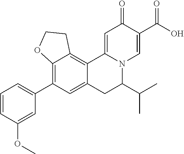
C12=C(C3=CC=CC(OC)=C3)C=C3C(=C1CCO2)C1=CC(=O)C(C(=O)O)=CN1C(C(C)C)C3
